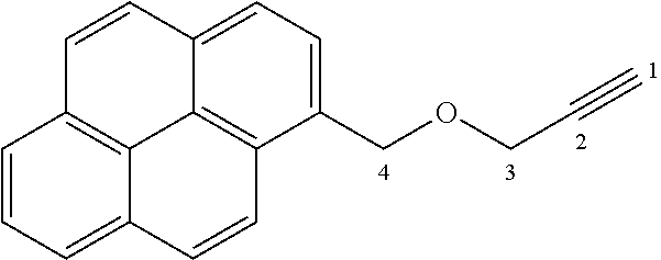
C1=CC=C2C3=C1C=CC1=CC=C(COCC#C)C(=C31)C=C2
